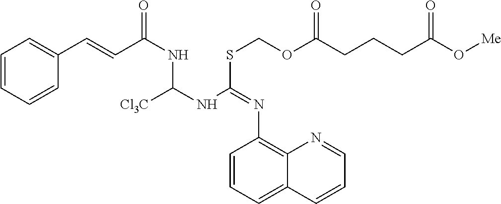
C1=CC=CC(C=CC(NC(NC(SCOC(CCCC(O[Me])=O)=O)=NC2=C3C(=CC=C2)C=CC=N3)[Cl3C])=O)=C1
